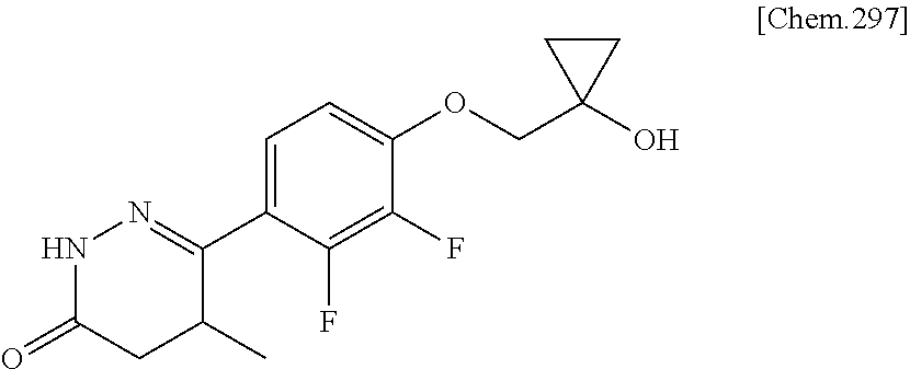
C1(C2=NNC(=O)CC2C)=CC=C(OCC2(O)CC2)C(F)=C1F
